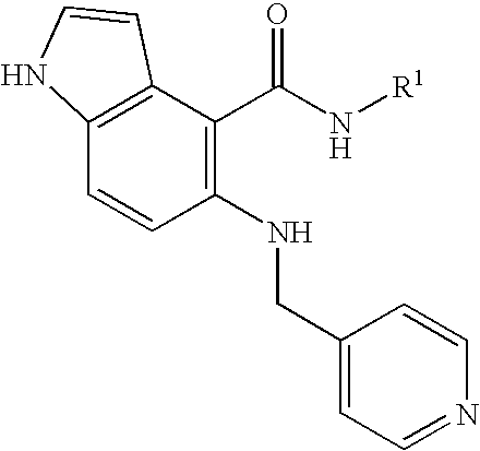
C12=C(C(C(N[R1])=O)=C(NCC3=CC=NC=C3)C=C1)C=CN2
